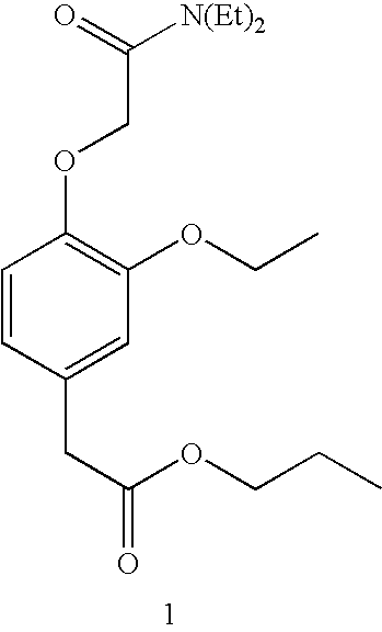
C1=CC(CC(OCCC)=O)=CC(OCC)=C1OCC([N(Et)2])=O
